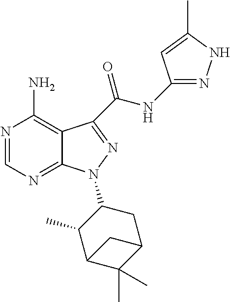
N1=CN=C2C(=C1N)C(C(NC1=NNC(C)=C1)=O)=NN2C1C(C)C2C(C)(C)C(C1)C2
